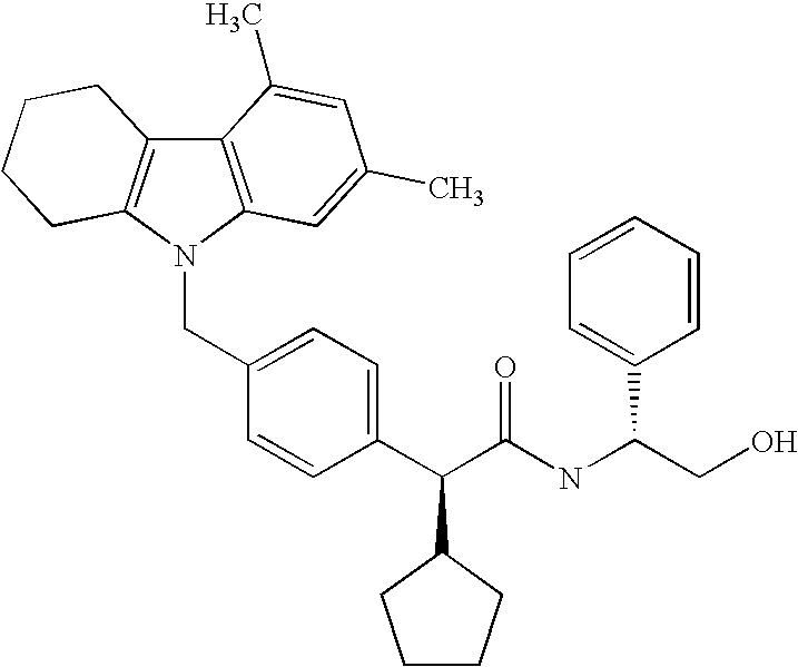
C(C1=CC=C(C(C(NC(C2=CC=CC=C2)CO)=O)C2CCCC2)C=C1)N1C2=C(C3=C1CCCC3)C(C)=CC(C)=C2
